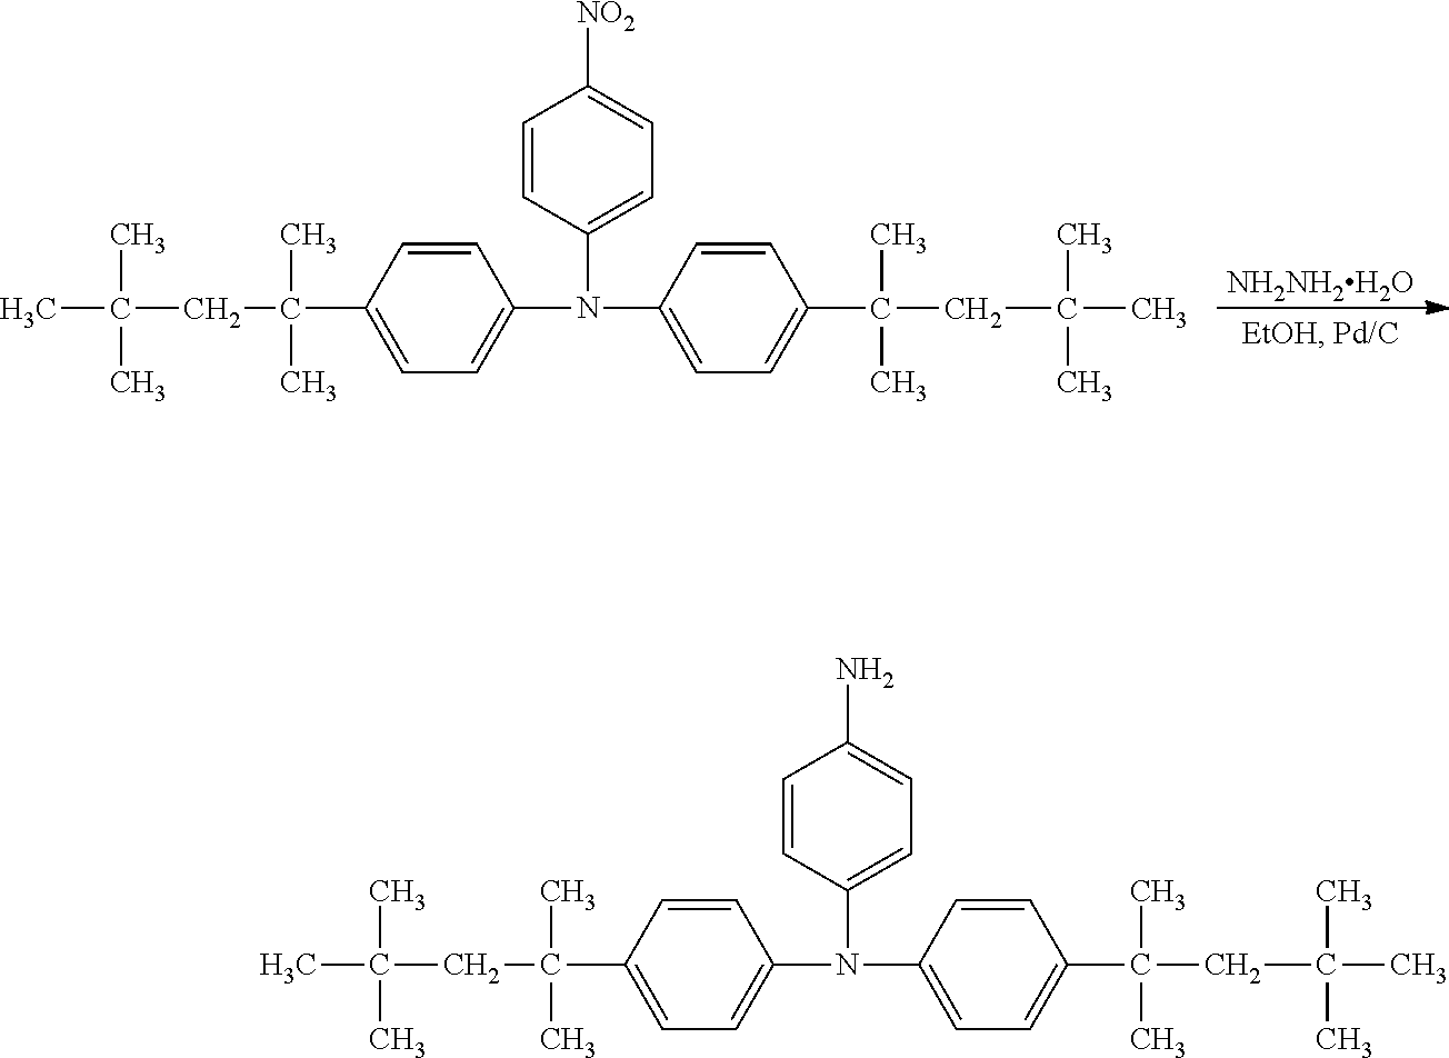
[NH2NH2H2O].CC(C)(CC(C)(C)C1=CC=C(N(C2=CC=C([NO2])C=C2)C2=CC=C(C(C)(C)CC(C)(C)C)C=C2)C=C1)C.CC(C)(CC(C)(C)C1=CC=C(N(C2=CC=C(N)C=C2)C2=CC=C(C(C)(C)CC(C)(C)C)C=C2)C=C1)C
